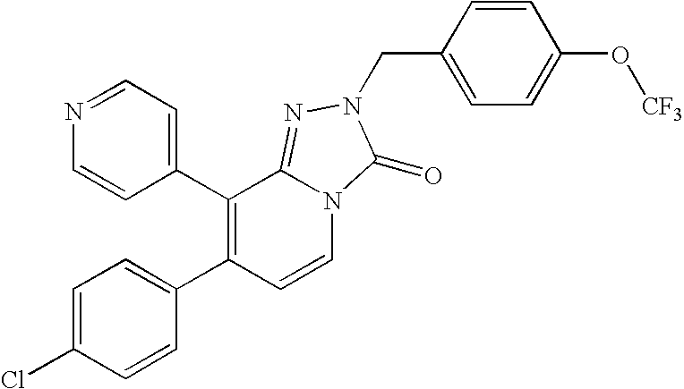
C1(C2=C(C3=CC=C(Cl)C=C3)C=CN3C2=NN(CC2=CC=C(O[CF3])C=C2)C3=O)=CC=NC=C1
